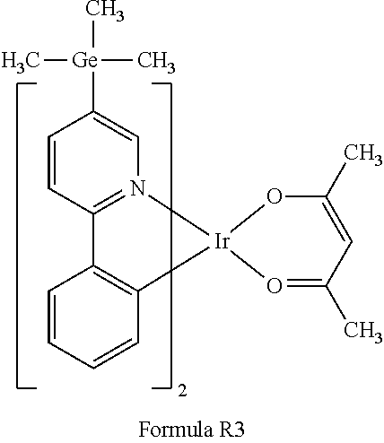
C1=CC2=N(C=C1[Ge](C)(C)C)[Ir]1(C3=C2C=CC=C3)O=C(C)C=C(C)O1
